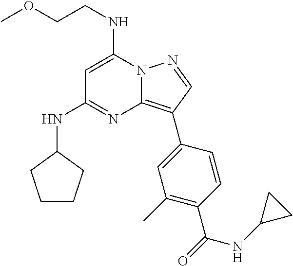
COCCNC1=CC(NC2CCCC2)=NC2=C(C3=CC(C)=C(C(=O)NC4CC4)C=C3)C=NN12
